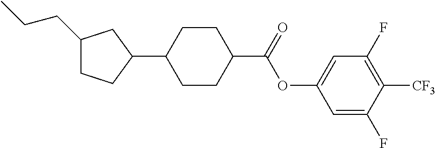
C1(CCC)CCC(C2CCC(C(OC3=CC(F)=C([CF3])C(F)=C3)=O)CC2)C1
